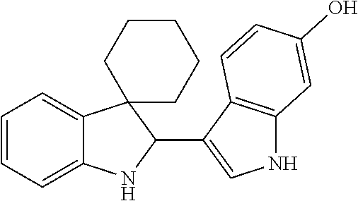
C1=CC=C2C(=C1)C1(C(C3=CNC4=C3C=CC(O)=C4)N2)CCCCC1
